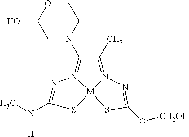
N1=C(N(C)[H])S[M]23N1=C(N1CC(O)OCC1)C(C)=N2N=C(O[CH2OH])S3
